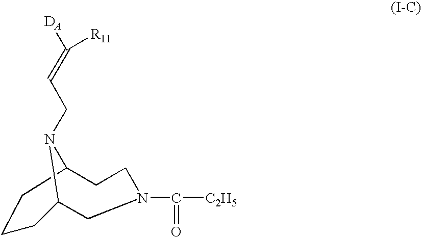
C1CCC2CCN(C([C2H5])=O)CC1N2CC=C([DA])[R11]
